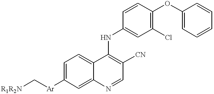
[R1R2N]C[Ar]C1=CC=C2C(=C1)N=CC([CN])=C2NC1=CC(Cl)=C(OC2=CC=CC=C2)C=C1
